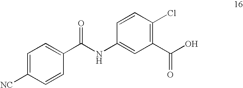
C1(C(O)=O)=C(Cl)C=CC(NC(C2=CC=C([NC])C=C2)=O)=C1
